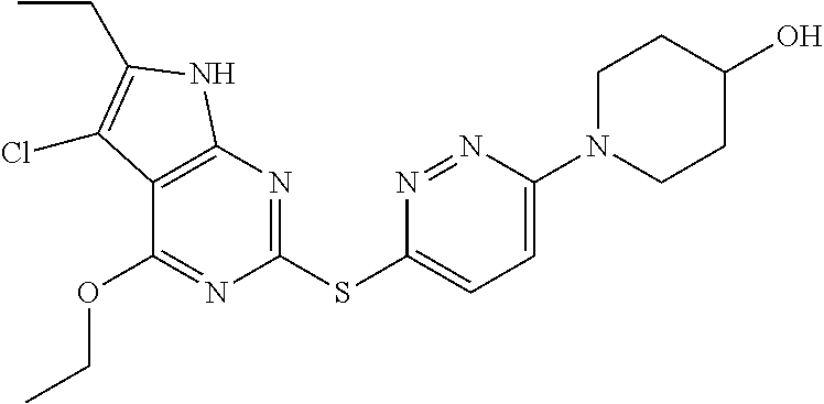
C1(SC2=CC=C(N3CCC(O)CC3)N=N2)=NC2=C(C(OCC)=N1)C(Cl)=C(CC)N2
